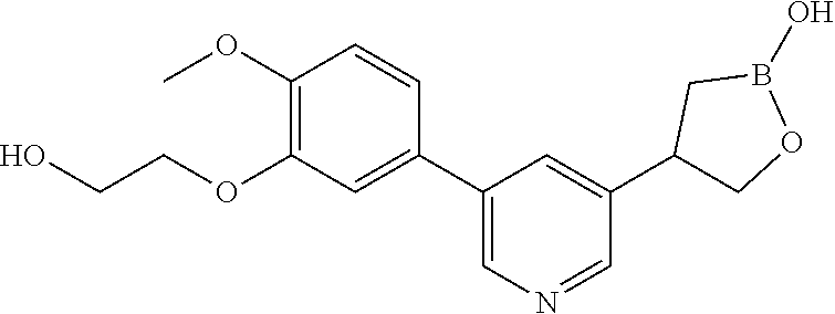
C1(OC)=C(OCCO)C=C(C2=CN=CC(C3COB(O)C3)=C2)C=C1
